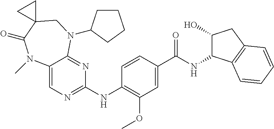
C1(NC2=C(OC)C=C(C(NC3C(O)CC4=C3C=CC=C4)=O)C=C2)=NC=C2C(=N1)N(C1CCCC1)CC1(C(=O)N2C)CC1
